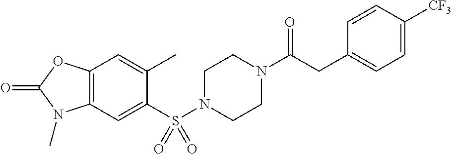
C1(C)=CC2=C(C=C1S(N1CCN(C(CC3=CC=C([CF3])C=C3)=O)CC1)(=O)=O)N(C)C(=O)O2
